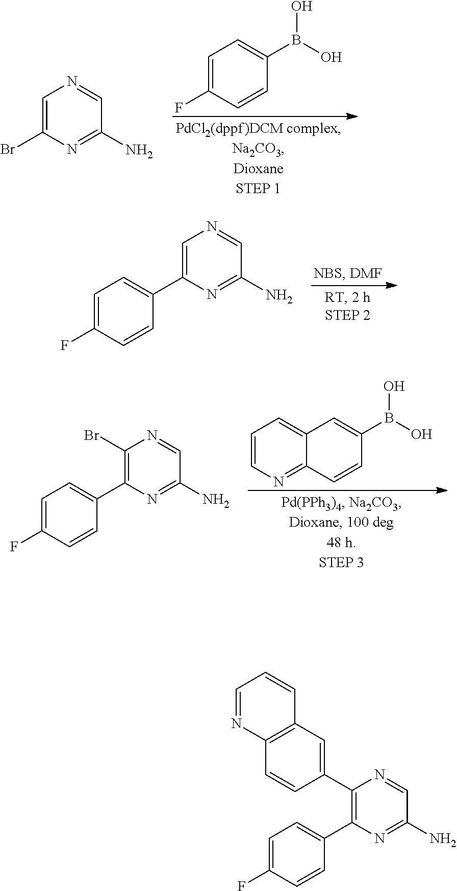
C1=C(F)C=CC(B(O)O)=C1.C1=C(Br)N=C(N)C=N1.C1=C(C2=CC=C(F)C=C2)N=C(N)C=N1.C12=CC=CN=C1C=CC(B(O)O)=C2.C1(Br)=C(C2=CC=C(F)C=C2)N=C(N)C=N1.C1(C2=CC3=C(C=C2)N=CC=C3)=C(C2=CC=C(F)C=C2)N=C(N)C=N1
